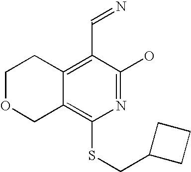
C1OCC2=C(SCC3CCC3)N=C(O)C(C=N)=C2C1
